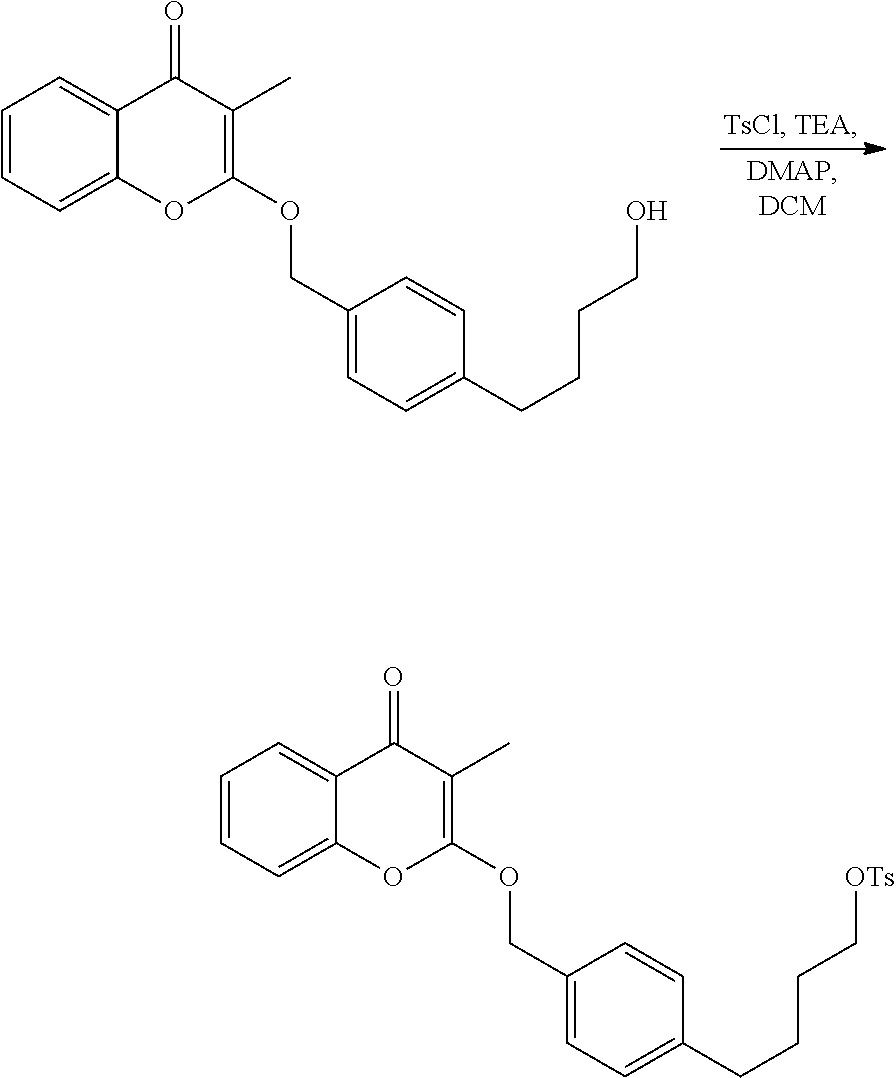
C1=CC=C2C(=C1)C(=O)C(C)=C(OCC1=CC=C(CCCCO)C=C1)O2.C1=CC=C2C(=C1)C(=O)C(C)=C(OCC1=CC=C(CCCC[OTs])C=C1)O2
